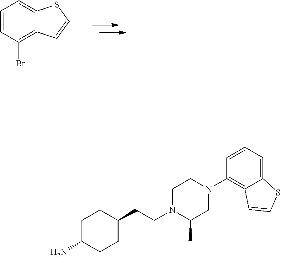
C1=CC(Br)=C2C(=C1)SC=C2.C1C(C)N(CCC2CCC(N)CC2)CCN1C1=C2C(=CC=C1)SC=C2
